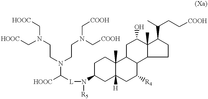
C1(N([R5])[L]C(N(CCN(C[COOH])C[COOH])CCN(C[HOOC])C[HOOC])[HOOC])CC2([H])C(C)(CC1)C1C(C([R4])C2)C2C(C)(C(O)C1)C(C(CC[COOH])C)CC2
